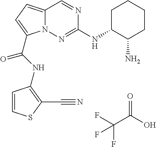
O=C(O)C(F)(F)F.N1=CC2=CC=C(C(NC3=C(C#N)SC=C3)=O)N2N=C1NC1C(N)CCCC1
